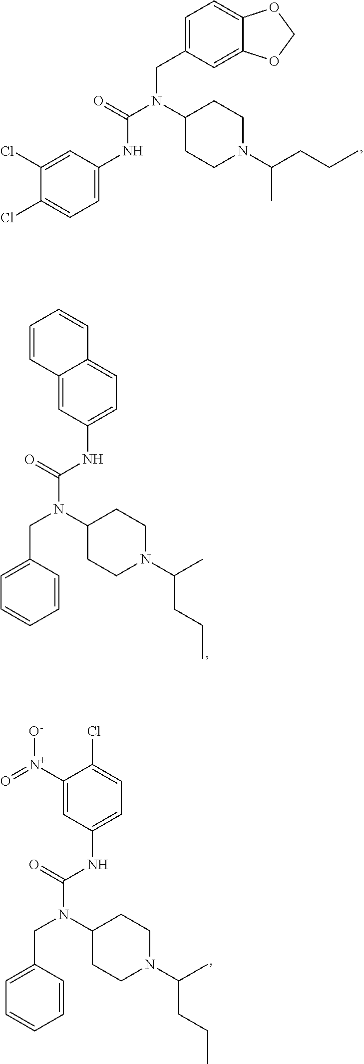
C1(NC(N(CC2=CC=CC=C2)C2CCN(C(CCC)C)CC2)=O)=CC=C2C(=C1)C=CC=C2.C1(NC(N(CC2=CC=CC=C2)C2CCN(C(C)CCC)CC2)=O)=CC=C(Cl)C([N+](=O)[O-])=C1.C1(CN(C(NC2=CC=C(Cl)C(Cl)=C2)=O)C2CCN(C(CCC)C)CC2)=CC=C2C(=C1)OCO2
